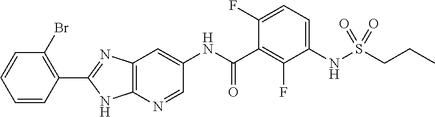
C1=CC(Br)=C(C2=NC3=C(N2)N=CC(NC(C2=C(F)C(NS(CCC)(=O)=O)=CC=C2F)=O)=C3)C=C1
